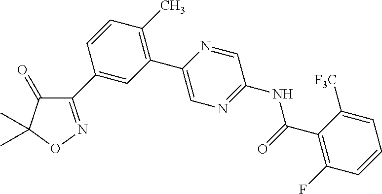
C1(C2=CC(C3=CN=C(NC(=O)C4=C(F)C=CC=C4[F3C])C=N3)=C(C)C=C2)=NOC(C)(C)C1=O
